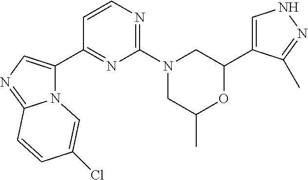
N12C(C3=NC(N4CC(C)OC(C5=CNN=C5C)C4)=NC=C3)=CN=C1C=CC(Cl)=C2
